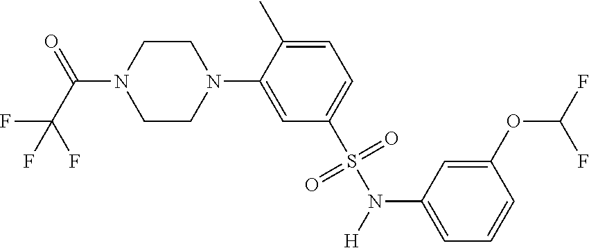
C1=C(C)C(N2CCN(C(C(F)(F)F)=O)CC2)=CC(S(=O)(=O)N([H])C2=CC=CC(OC(F)F)=C2)=C1
